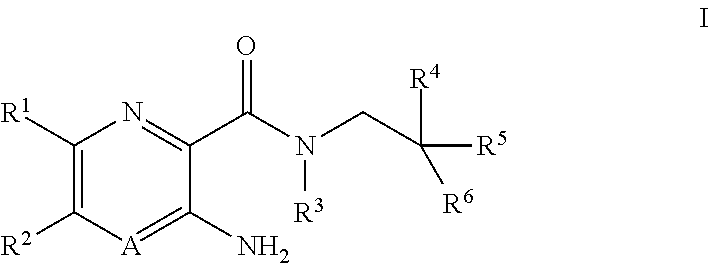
C1([R1])=C([R2])[A]=C(N)C(C(N([R3])CC([R4])([R5])[R6])=O)=N1
